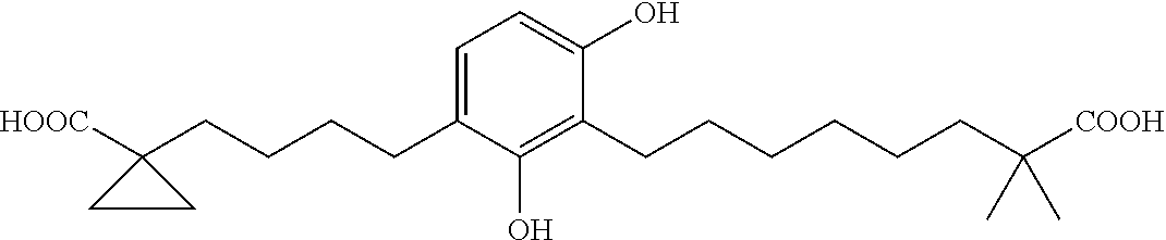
C1=C(O)C(CCCCCCC([COOH])(C)C)=C(O)C(CCCCC2([HOOC])CC2)=C1
